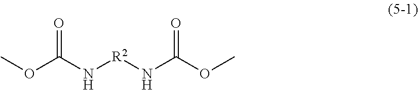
COC(N[R2]NC(OC)=O)=O
